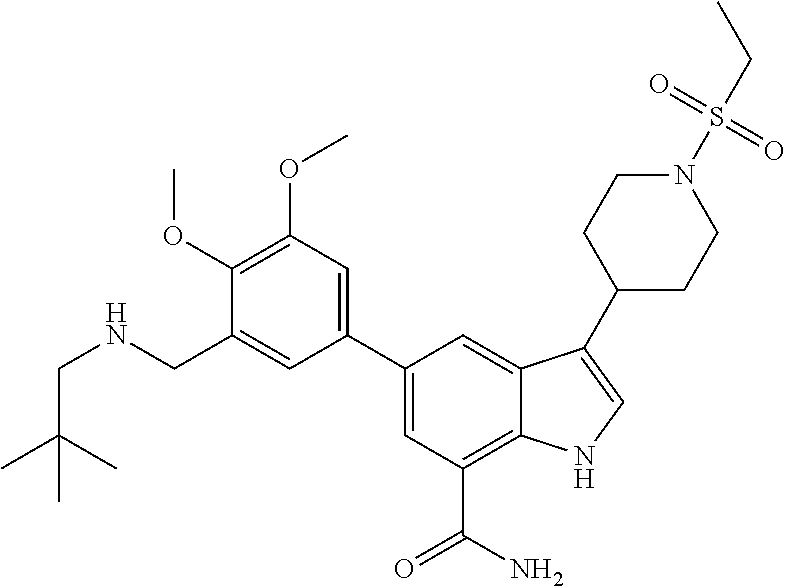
C1(C2=CC(OC)=C(OC)C(CNCC(C)(C)C)=C2)=CC(C(N)=O)=C2C(=C1)C(C1CCN(S(CC)(=O)=O)CC1)=CN2
